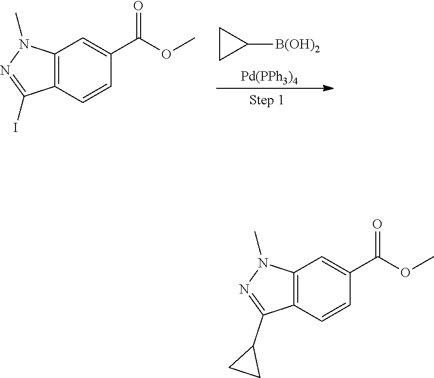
C1([B(OH)2])CC1.[Pd(PPh3)4].C12=C(C=CC(C(OC)=O)=C1)C(I)=NN2C.C12=C(C=CC(C(OC)=O)=C1)C(C1CC1)=NN2C
